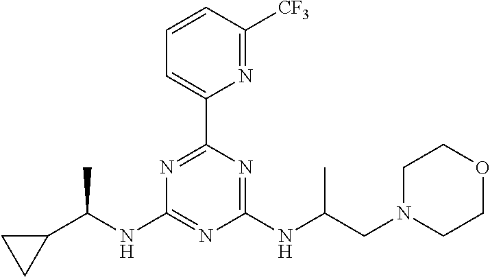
N1=C(C2=CC=CC([CF3])=N2)N=C(NC(CN2CCOCC2)C)N=C1NC(C1CC1)C
